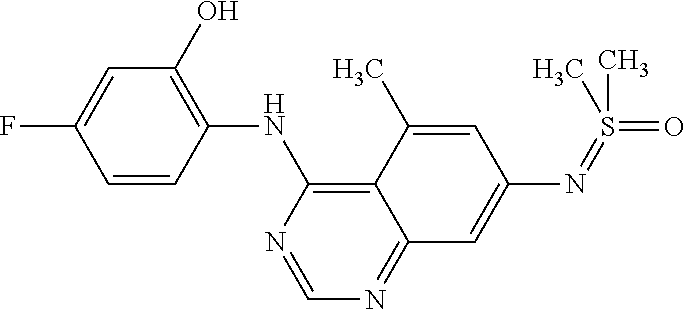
C1=CC(NC2=C3C(=NC=N2)C=C(N=S(=O)(C)C)C=C3C)=C(O)C=C1F
